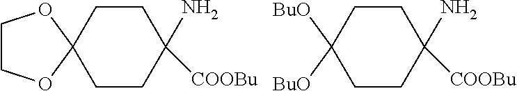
C1CC2(CCC1(N)[COOBu])OCCO2.C1CC([BuO])([BuO])CCC1(N)[COOBu]
